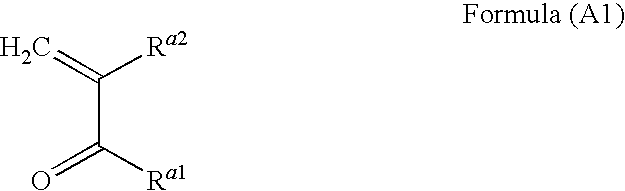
C(C([Ra1])=O)(=C)[Ra2]
